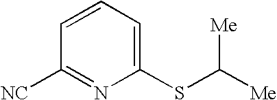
C1=CC=C(SC([Me])[Me])N=C1[NC]
